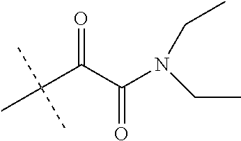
N(C(C(C(C)(C)C)=O)=O)(CC)CC
